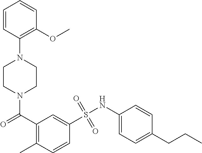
N1(C(C2=C(C)C=CC(S(NC3=CC=C(CCC)C=C3)(=O)=O)=C2)=O)CCN(C2=C(OC)C=CC=C2)CC1
